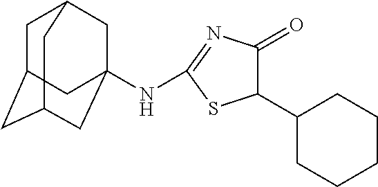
C1C2CC3CC(NC4=NC(=O)C(C5CCCCC5)S4)(CC1C3)C2
